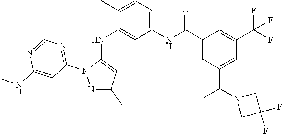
C1(C)=CC=C(NC(C2=CC(C(N3CC(F)(F)C3)C)=CC(C(F)(F)F)=C2)=O)C=C1NC1=CC(C)=NN1C1=NC=NC(NC)=C1
